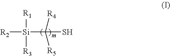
[R2][Si](C(S)([R4])[R5])([R1])[R3]
